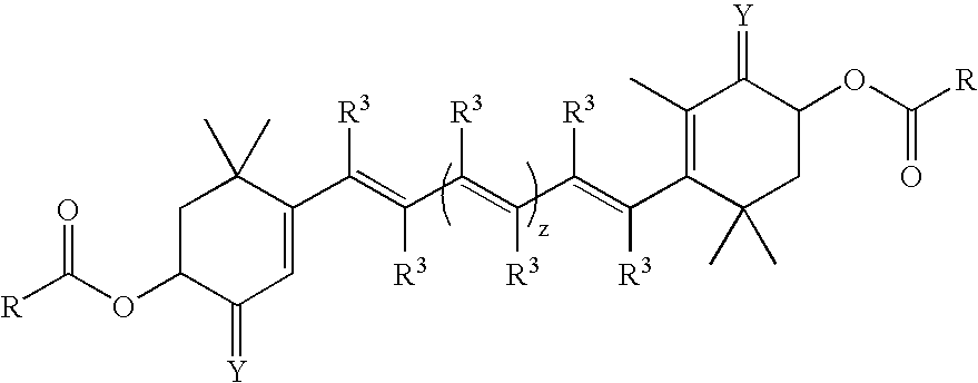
C1C(OC([R])=O)C(=[Y])C=C(C(=C(C(=C(C(=C(C2=C(C)C(=[Y])C(OC([R])=O)CC2(C)C)[R3])[R3])[R3])[R3])[R3])[R3])C1(C)C
